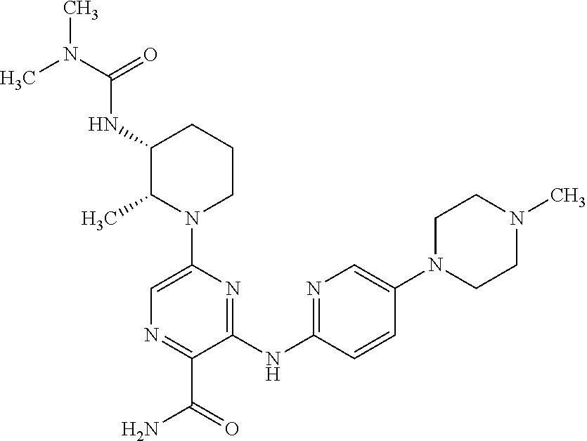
N(C1C(C)N(C2=CN=C(C(=O)N)C(NC3=NC=C(N4CCN(C)CC4)C=C3)=N2)CCC1)C(N(C)C)=O
